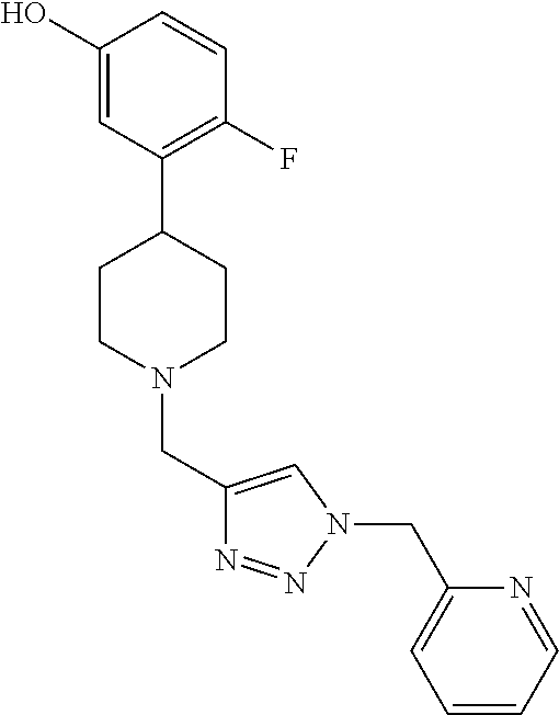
C1(O)=CC(C2CCN(CC3=CN(CC4=CC=CC=N4)N=N3)CC2)=C(F)C=C1
